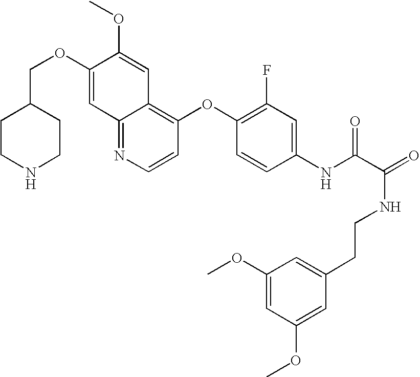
C12=NC=CC(OC3=C(F)C=C(NC(C(=O)NCCC4=CC(OC)=CC(OC)=C4)=O)C=C3)=C1C=C(OC)C(OCC1CCNCC1)=C2
